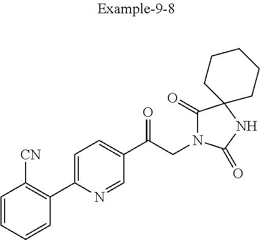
C1=CC=CC(C2=CC=C(C(CN3C(=O)C4(NC3=O)CCCCC4)=O)C=N2)=C1[CN]
